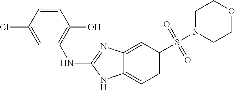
C1=CC(Cl)=CC(NC2=NC3=CC(S(=O)(=O)N4CCOCC4)=CC=C3N2)=C1O
